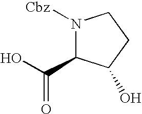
N1([Cbz])C(C(O)=O)C(O)CC1
